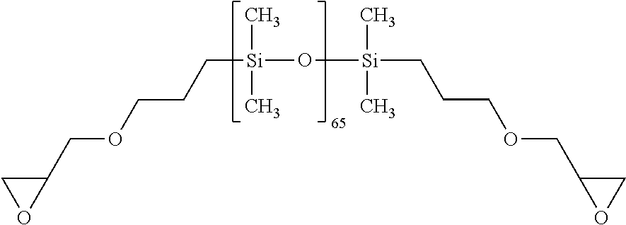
C[Si](C)(O[Si](C)(C)CCCOCC1CO1)CCCOCC1CO1
